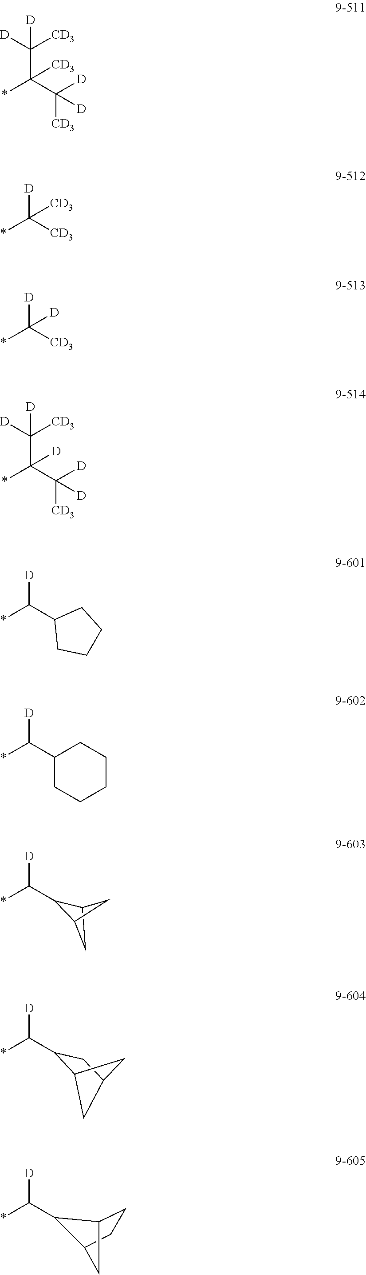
C(*)([D])C1C2CC1C2.*C(C([D])([CD3])[D])(C([D])([CD3])[D])[CD3].*C([CD3])([D])[CD3].*C([CD3])([D])[D].*C(C([D])([CD3])[D])(C([D])([CD3])[D])[D].*C(C1CCCC1)[D].C1(C(*)[D])CCCCC1.C(*)([D])C1C2CC(C1)C2.C(*)([D])C1C2CCC1C2
